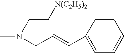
C1(C=CCN(CC[N(C2H5)2])C)=CC=CC=C1
